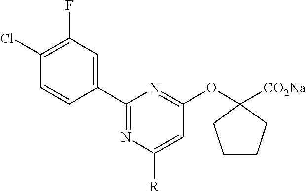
C1(C2=CC(F)=C(Cl)C=C2)=NC([R])=CC(OC2([CO2Na])CCCC2)=N1
